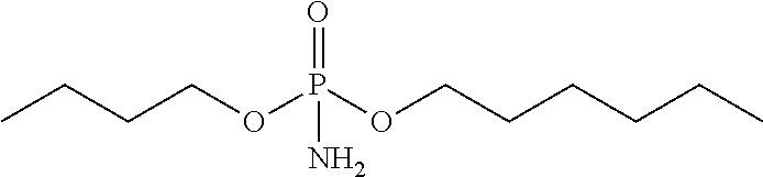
CCCCOP(OCCCCCC)(=O)N
